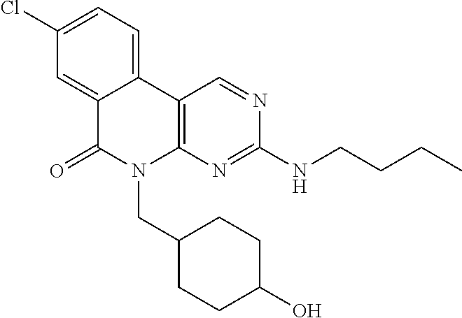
C12=CC(Cl)=CC=C1C1=C(N(CC3CCC(O)CC3)C2=O)N=C(NCCCC)N=C1
